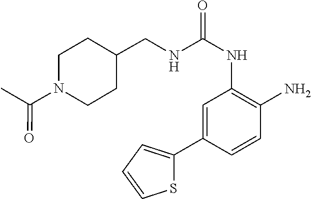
N(C(NC1=C(N)C=CC(C2=CC=CS2)=C1)=O)CC1CCN(C(C)=O)CC1
